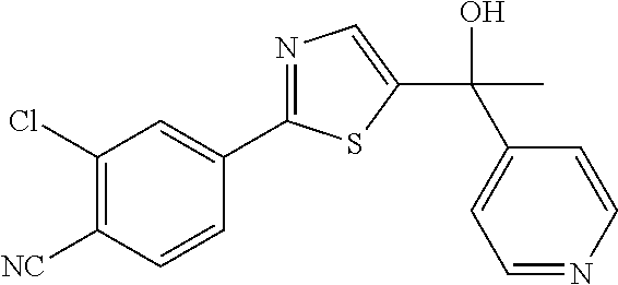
C1(Cl)=C([NC])C=CC(C2=NC=C(C(C)(C3=CC=NC=C3)O)S2)=C1
